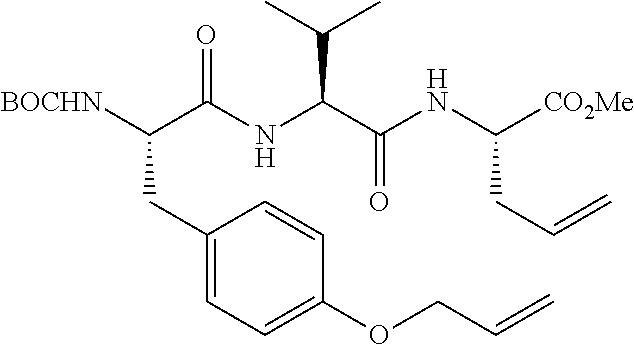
C1(CC([BOCHN])C(NC(C(NC([CO2Me])CC=C)=O)C(C)C)=O)=CC=C(OCC=C)C=C1
